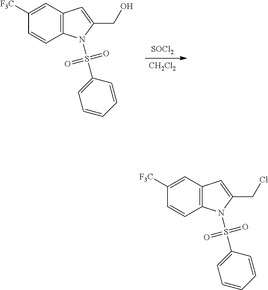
[SOCl2].[CH2Cl2].C1=CC2=C(C=C1[F3C])C=C(CO)N2S(C1=CC=CC=C1)(=O)=O.C1=CC2=C(C=C1[F3C])C=C(CCl)N2S(C1=CC=CC=C1)(=O)=O
